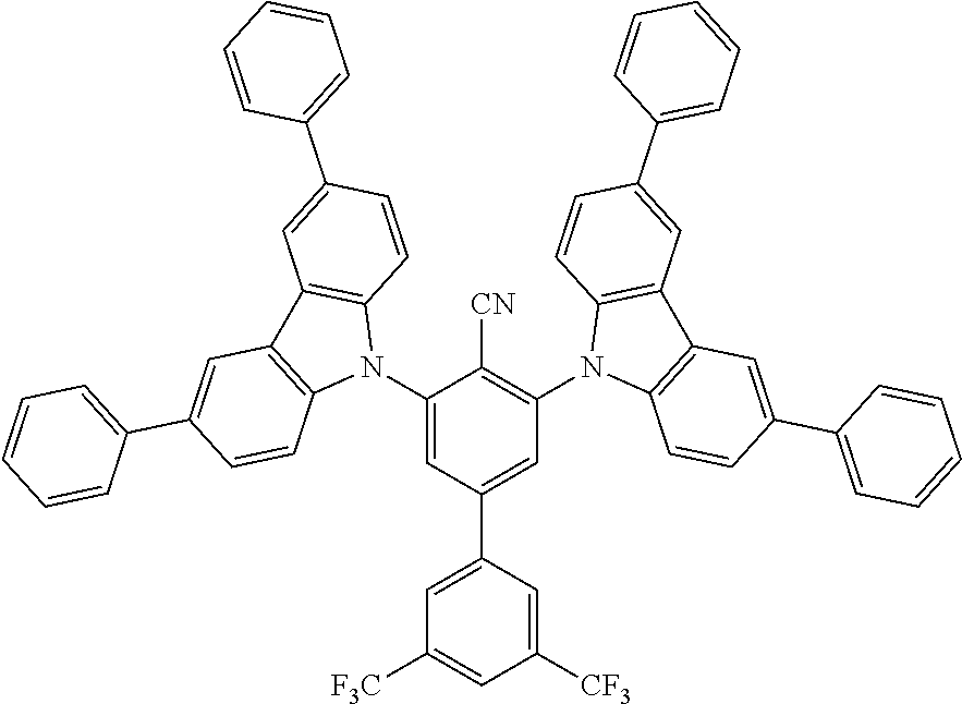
C1(N2C3=C(C4=C2C=CC(C2=CC=CC=C2)=C4)C=C(C2=CC=CC=C2)C=C3)=CC(C2=CC([F3C])=CC([CF3])=C2)=CC(N2C3=C(C4=C2C=CC(C2=CC=CC=C2)=C4)C=C(C2=CC=CC=C2)C=C3)=C1[CN]
